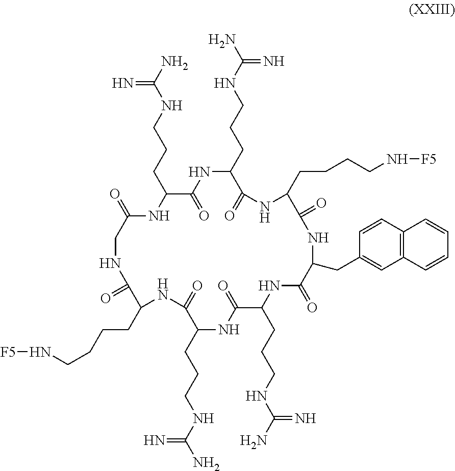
NC(NCCCC1NC(=O)CNC(=O)C(CCCCN[F5])NC(=O)C(CCCNC(N)=N)NC(=O)C(CCCNC(N)=N)NC(=O)C(CC2=CC3=C(C=C2)C=CC=C3)NC(=O)C(CCCCN[F5])NC(=O)C(CCCNC(N)=N)NC1=O)=N
